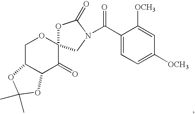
C1C2C(C(=O)C3(O1)OC(=O)N(C(C1=CC=C([OCH3])C=C1[OCH3])=O)C3)OC(C)(C)O2
